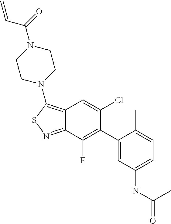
C12=C(N3CCN(C(=O)C=C)CC3)SN=C1C(F)=C(C1=CC(NC(=O)C)=CC=C1C)C(Cl)=C2
